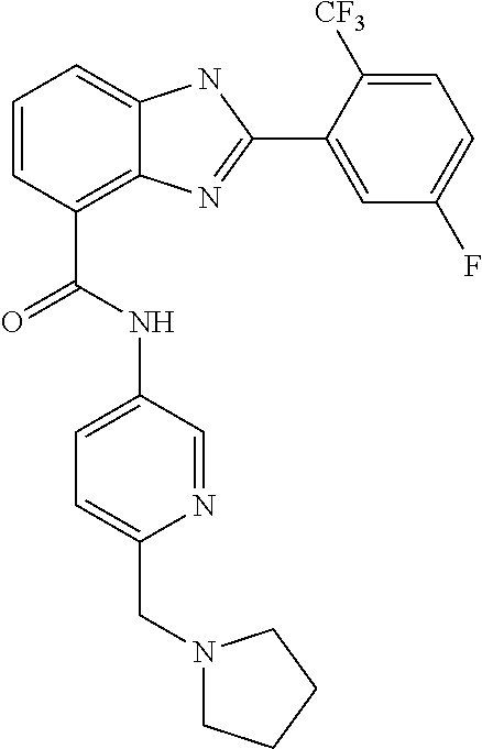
C1=CC(C(NC2=CC=C(CN3CCCC3)N=C2)=O)=C2C(=C1)NC(C1=CC(F)=CC=C1[CF3])=N2
